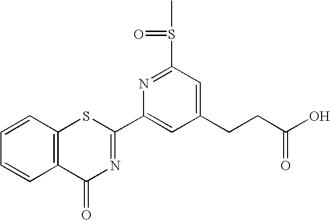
C1=CC2=C(C=C1)C(=O)N=C(C1=CC(CCC(O)=O)=CC(S(C)=O)=N1)S2
